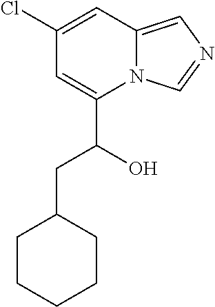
N12C(=CN=C1)C=C(Cl)C=C2C(CC1CCCCC1)O
